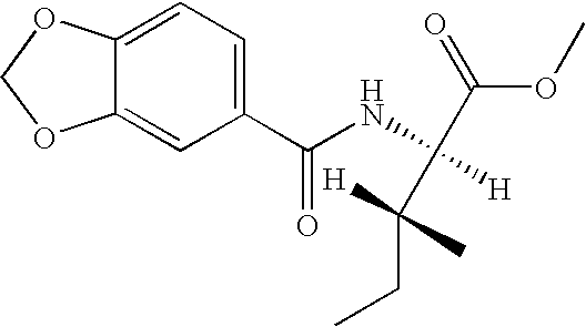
C12=CC(C(NC([H])(C(OC)=O)C(CC)([H])C)=O)=CC=C1OCO2
